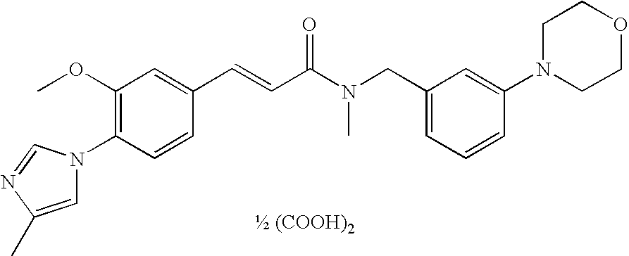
C1(OC)=C(N2C=C(C)N=C2)C=CC(C=CC(N(CC2=CC=CC(N3CCOCC3)=C2)C)=O)=C1
